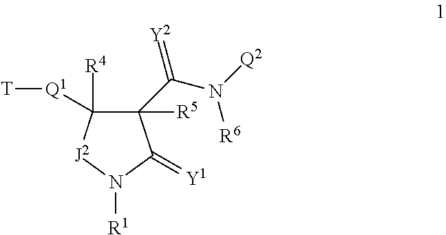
C1(C(N([Q2])[R6])=[Y2])([R5])C([R4])([Q1][T])[J2]N([R1])C1=[Y1]
